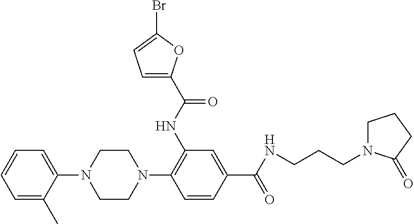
C1=CC(C(NCCCN2CCCC2=O)=O)=CC(NC(=O)C2=CC=C(Br)O2)=C1N1CCN(C2=CC=CC=C2C)CC1
